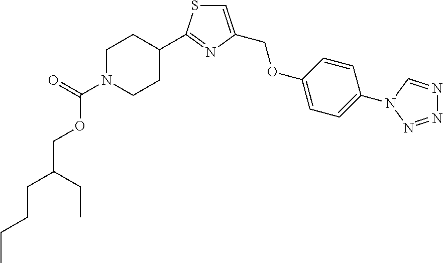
N1=NN(C2=CC=C(OCC3=CSC(C4CCN(C(=O)OCC(CCCC)CC)CC4)=N3)C=C2)C=N1
